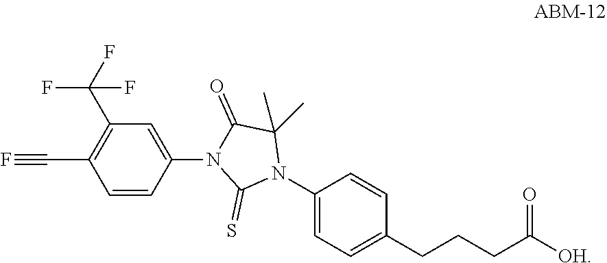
C1=C(N2C(C)(C)C(=O)N(C3=CC(C(F)(F)F)=C(C#F)C=C3)C2=S)C=CC(CCCC([OH])=O)=C1
